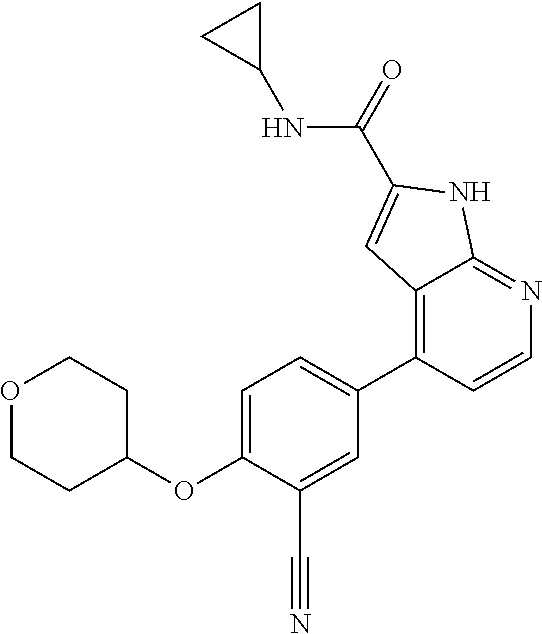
O1CCC(OC2=CC=C(C3=C4C(=NC=C3)NC(C(=O)NC3CC3)=C4)C=C2C#N)CC1
